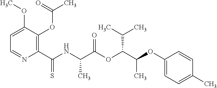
C(=O)(C)OC1=C(C(NC(C(OC(C(OC2=CC=C(C)C=C2)C)C(C)C)=O)C)=S)N=CC=C1OC
